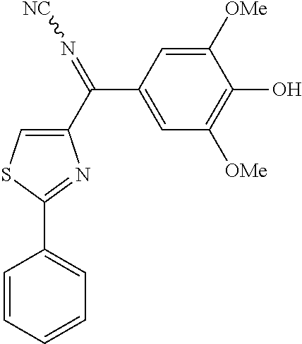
C1(C(=N[NC])C2=CSC(C3=CC=CC=C3)=N2)=CC([OMe])=C(O)C([OMe])=C1
